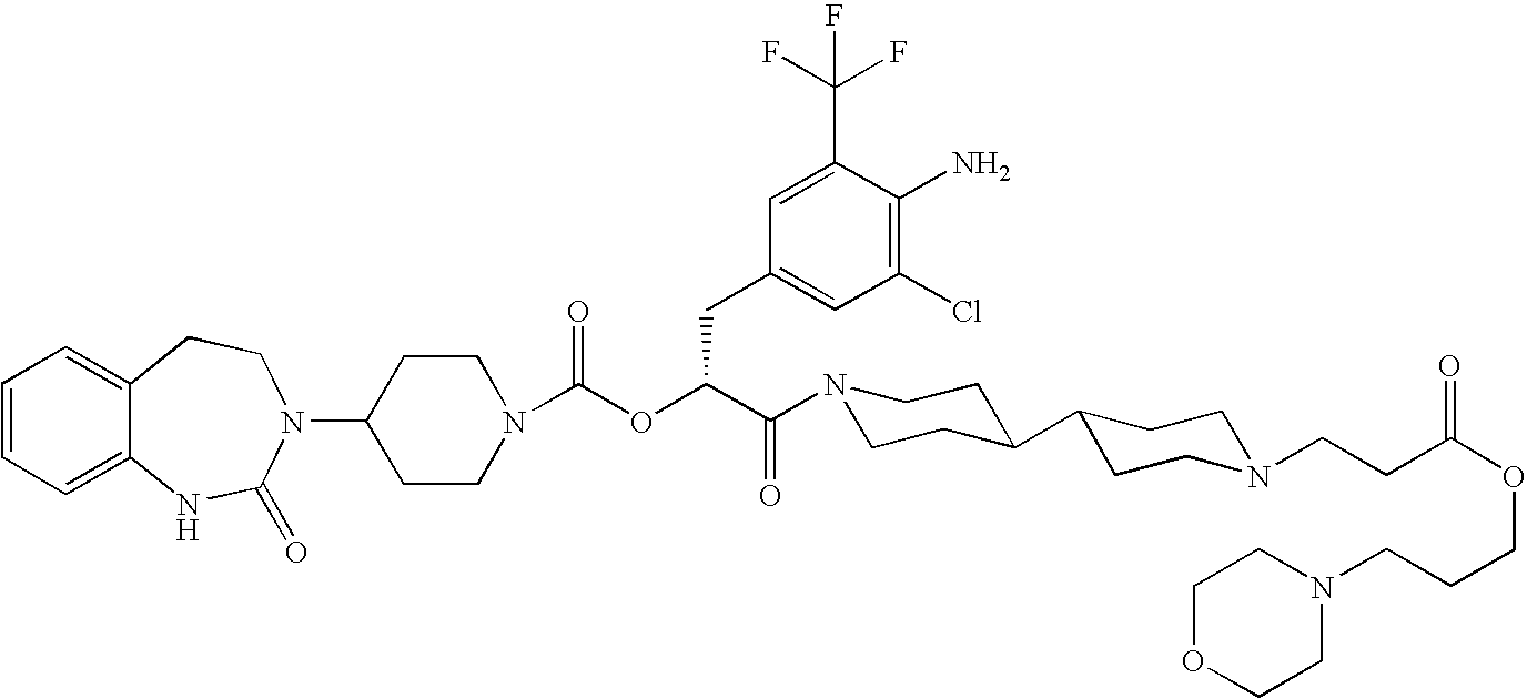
C1(N2C(=O)NC3=CC=CC=C3CC2)CCN(C(OC(C(=O)N2CCC(C3CCN(CCC(OCCCN4CCOCC4)=O)CC3)CC2)CC2=CC(Cl)=C(N)C(C(F)(F)F)=C2)=O)CC1
